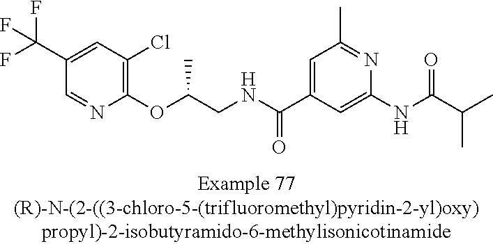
C1=NC(OC(CNC(C2=CC(C)=NC(NC(=O)C(C)C)=C2)=O)C)=C(Cl)C=C1C(F)(F)F
